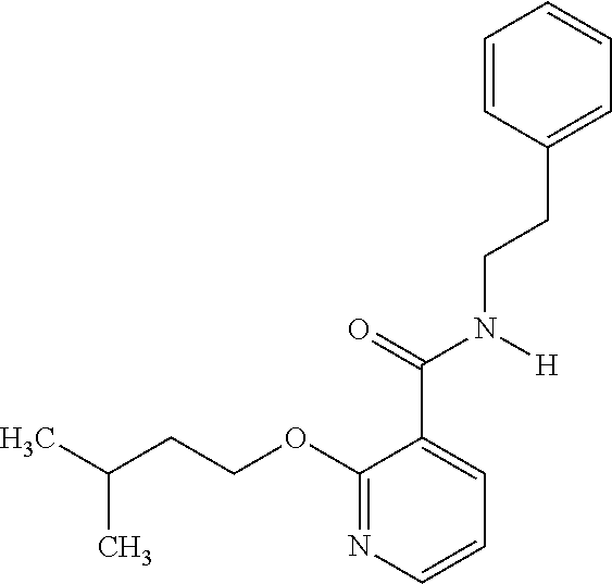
C1=CC=CC=C1CCN(C(C1=CC=CN=C1OCCC(C)C)=O)[H]
